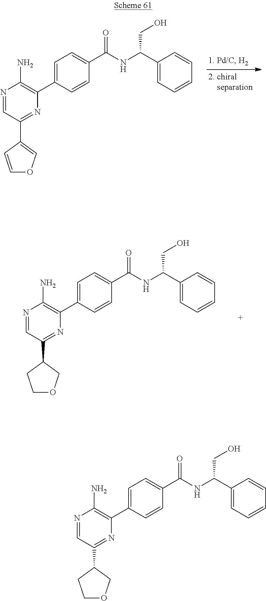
N1=CC(C2=COC=C2)=NC(C2=CC=C(C(NC(C3=CC=CC=C3)CO)=O)C=C2)=C1N.N1=CC(C2COCC2)=NC(C2=CC=C(C(NC(C3=CC=CC=C3)CO)=O)C=C2)=C1N.N1=CC(C2COCC2)=NC(C2=CC=C(C(NC(C3=CC=CC=C3)CO)=O)C=C2)=C1N
